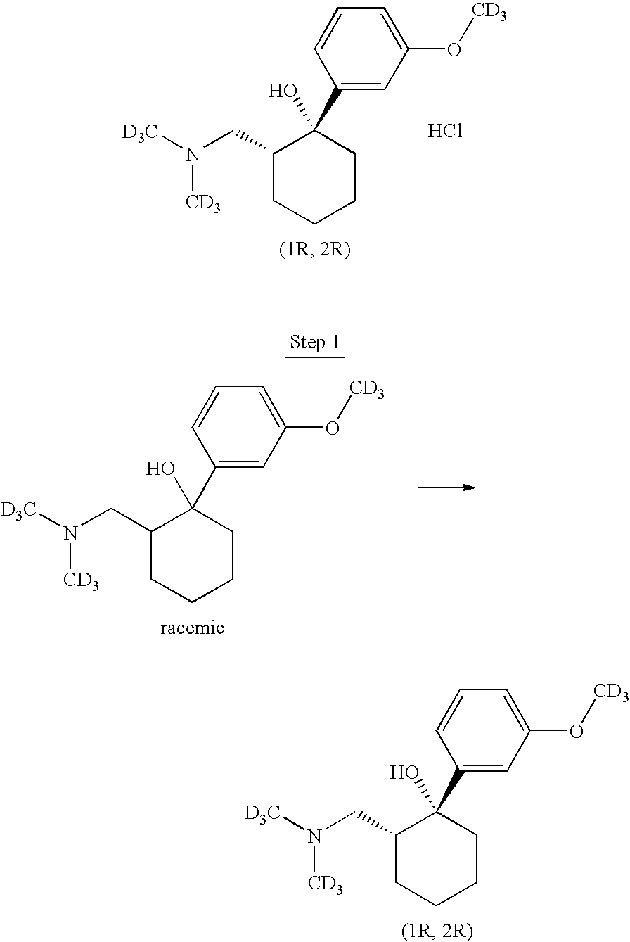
C1(CN([D3C])[CD3])CCCCC1(O)C1=CC(O[CD3])=CC=C1.Cl.C1(CN([D3C])[CD3])CCCCC1(O)C1=CC(O[CD3])=CC=C1.C1(CN([D3C])[CD3])CCCCC1(O)C1=CC(O[CD3])=CC=C1
